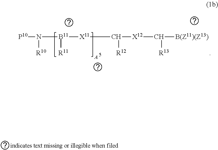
[P10]N([R10])[B11]([X11]C([X12]C([B(Z11)(Z13)])[R13])[R12])[R11]
